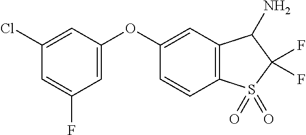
O(C1=CC(F)=CC(Cl)=C1)C1=CC2=C(C=C1)S(=O)(=O)C(F)(F)C2N
